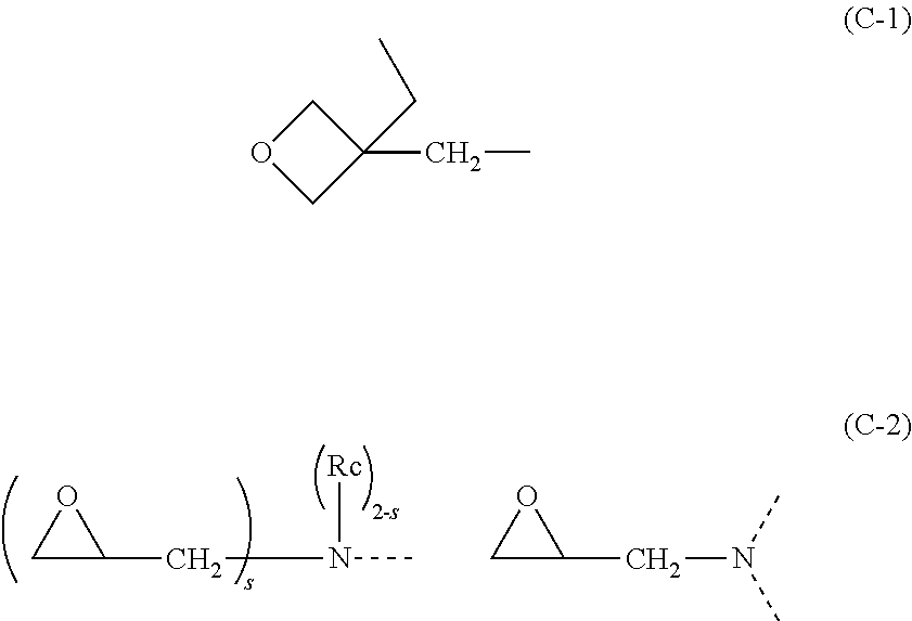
C1C(CN([Rc])C)O1.C1C(CN(C)C)O1.C1OCC1(CC)CC
